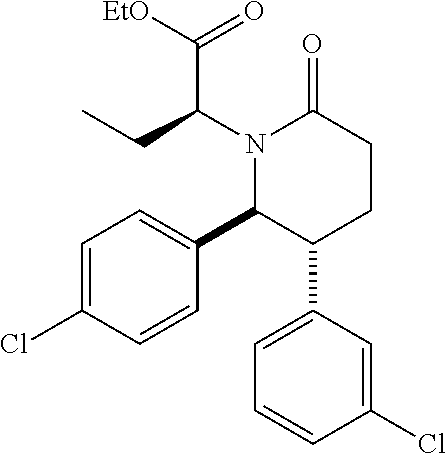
C1=C(Cl)C=CC(C2C(C3=CC=CC(Cl)=C3)CCC(=O)N2C(CC)C([EtO])=O)=C1
